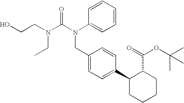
OCCN(CC)C(N(CC1=CC=C(C2CCCCC2C(OC(C)(C)C)=O)C=C1)C1=CC=CC=C1)=O
